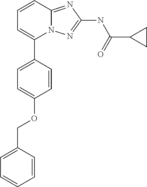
C1=CC(COC2=CC=C(C3=CC=CC4=NC(NC(C5CC5)=O)=NN34)C=C2)=CC=C1
